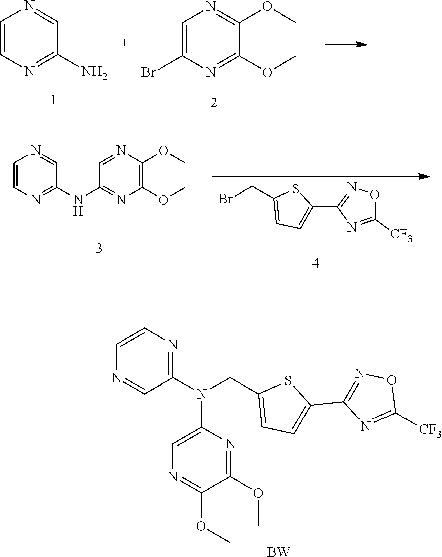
C1=CN=C(N)C=N1.C1=C(Br)N=C(OC)C(OC)=N1.N1=CC(N(CC2=CC=C(C3=NOC([CF3])=N3)S2)C2=CN=C(OC)C(OC)=N2)=NC=C1.[BW].C1=CN=C(NC2=NC(OC)=C(OC)N=C2)C=N1.BrCC1=CC=C(C2=NOC([CF3])=N2)S1
